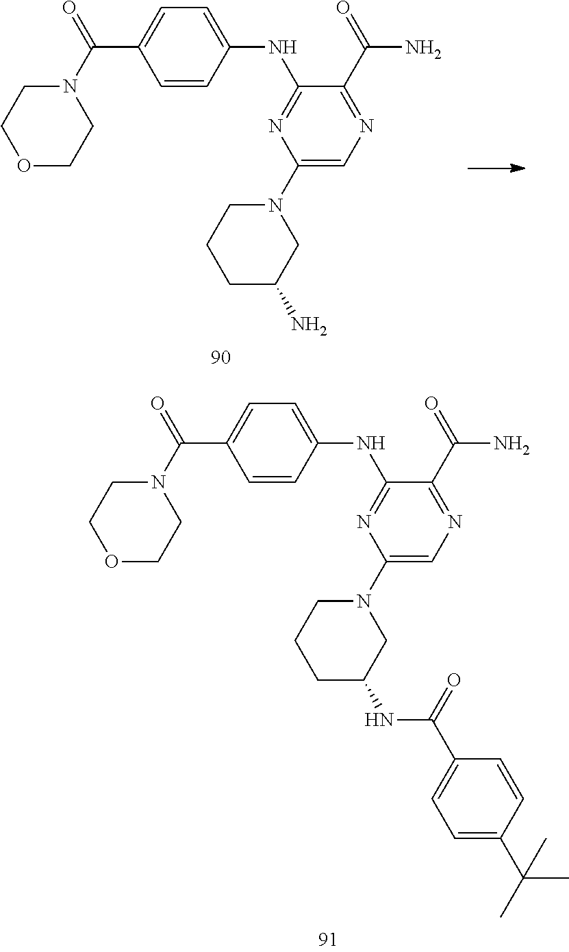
C1(N2CCCC(N)C2)=CN=C(C(=O)N)C(NC2=CC=C(C(N3CCOCC3)=O)C=C2)=N1.C1(N2CCCC(NC(C3=CC=C(C(C)(C)C)C=C3)=O)C2)=CN=C(C(=O)N)C(NC2=CC=C(C(N3CCOCC3)=O)C=C2)=N1
